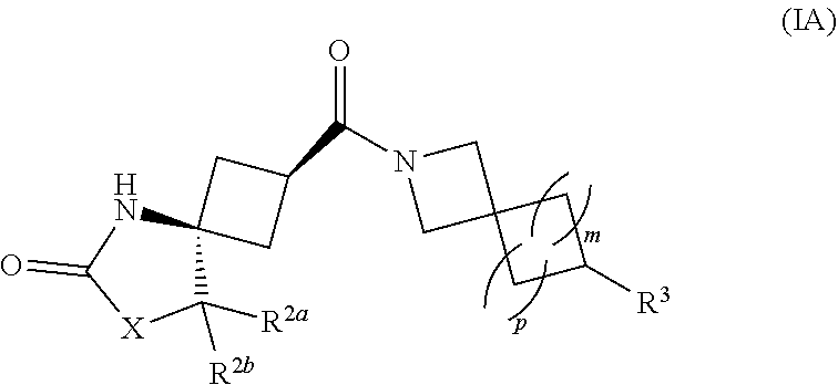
C1(C(N2CC3(C2)CC([R3])C3)=O)CC2(C1)NC(=O)[X]C2([R2a])[R2b]
